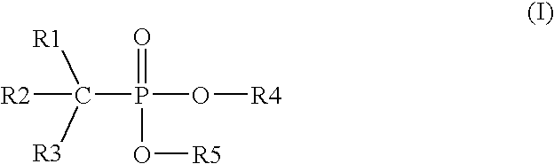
C(P(O[R4])(=O)O[R5])([R1])([R3])[R2]
